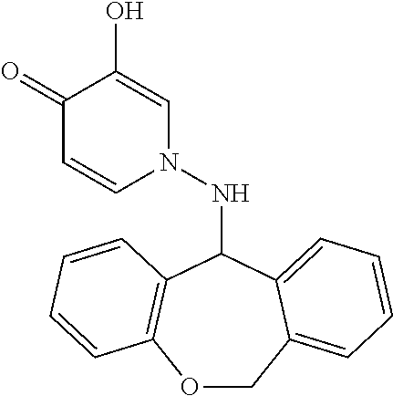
C1(=O)C=CN(NC2C3=C(OCC4=CC=CC=C24)C=CC=C3)C=C1O
